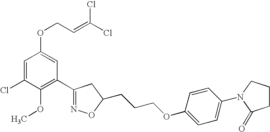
C1=C(Cl)C(OC)=C(C2=NOC(CCCOC3=CC=C(N4C(=O)CCC4)C=C3)C2)C=C1OCC=C(Cl)Cl
